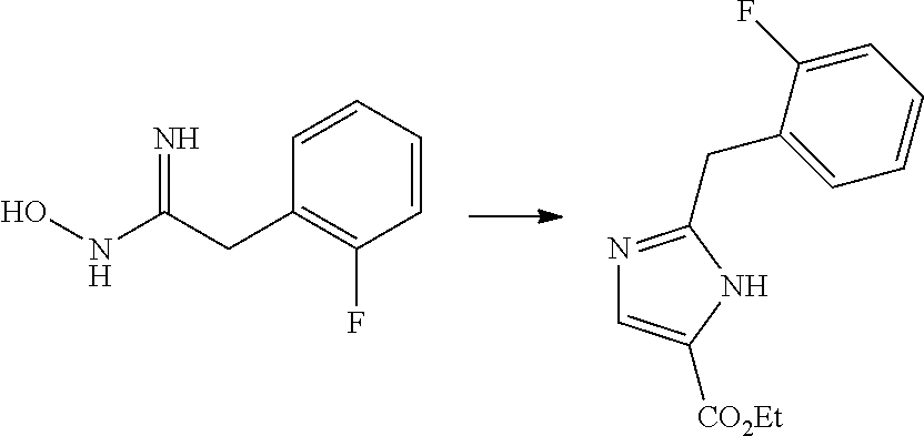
N1=C(CC2=CC=CC=C2F)NC([CO2Et])=C1.C1(CC(NO)=N)=C(F)C=CC=C1
